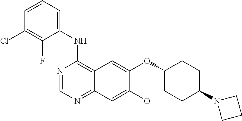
C1(NC2=C3C(=NC=N2)C=C(OC)C(OC2CCC(N4CCC4)CC2)=C3)=CC=CC(Cl)=C1F
